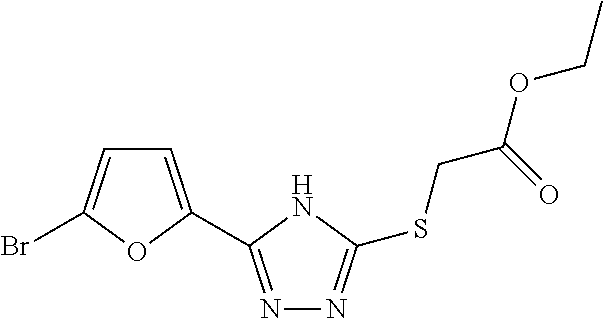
N1=C(C2=CC=C(Br)O2)NC(SCC(OCC)=O)=N1
